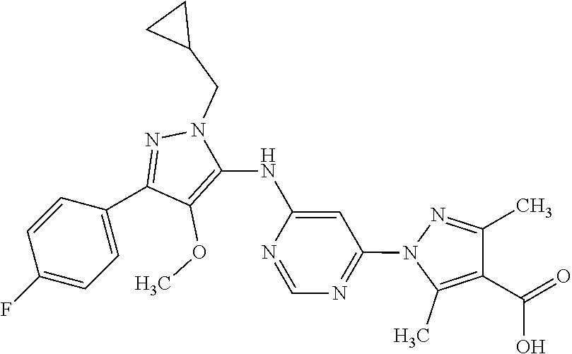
N1=C(N2C(C)=C(C(=O)O)C(C)=N2)C=C(NC2=C(OC)C(C3=CC=C(F)C=C3)=NN2CC2CC2)N=C1
